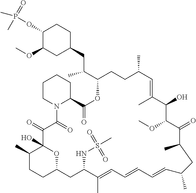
C1(C)CCC2OC1(O)C(=O)C(=O)N1C(CCCC1)C(=O)OC(C(CC1CCC(OP(C)(=O)C)C(OC)C1)C)CCC(C)C=C(C)C(O)C(OC)C(=O)C(C)CC(C)C=CC=CC=C(C)C(NS(C)(=O)=O)C2
